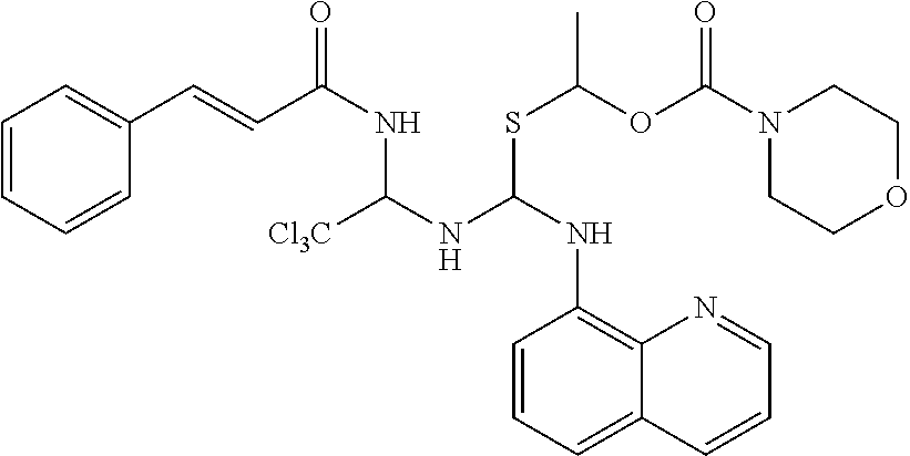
C1=CC=CC(C=CC(NC(NC(SC(OC(N2CCOCC2)=O)C)NC2=C3C(=CC=C2)C=CC=N3)[Cl3C])=O)=C1
